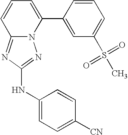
N12C(=NC(NC3=CC=C([CN])C=C3)=N1)C=CC=C2C1=CC(S(C)(=O)=O)=CC=C1
